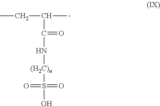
[(H2C)n](S(O)(=O)=O)NC(=O)C(C)CC
